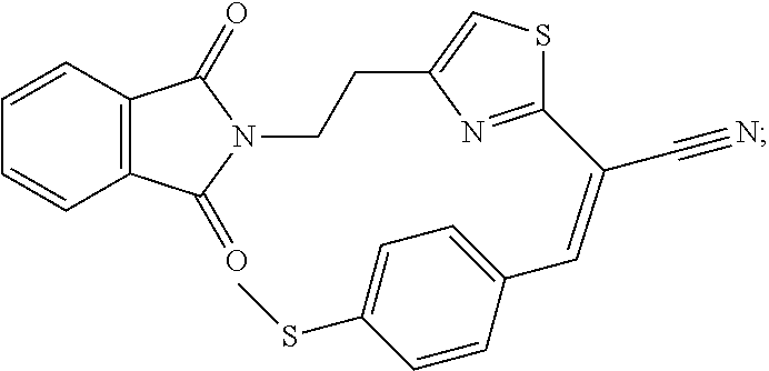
C12=C(C=CC=C1)C(=O)N(CCC1=CSC(C(C#N)=CC3=CC=C(SC)C=C3)=N1)C2=O
